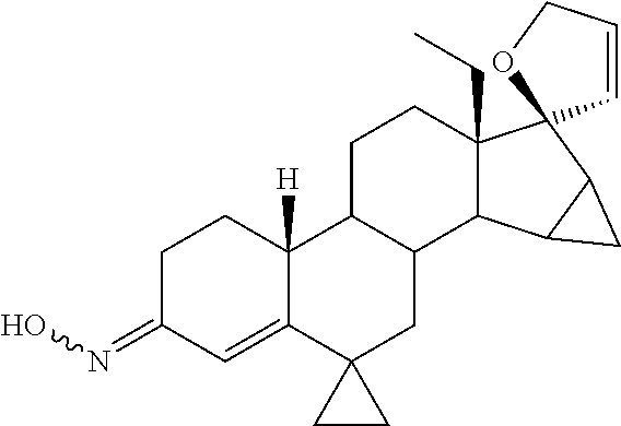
C1C(=NO)C=C2C([H])(C1)C1C(CC23CC3)C2C(CC)(CC1)C1(C3C2C3)C=CCO1
